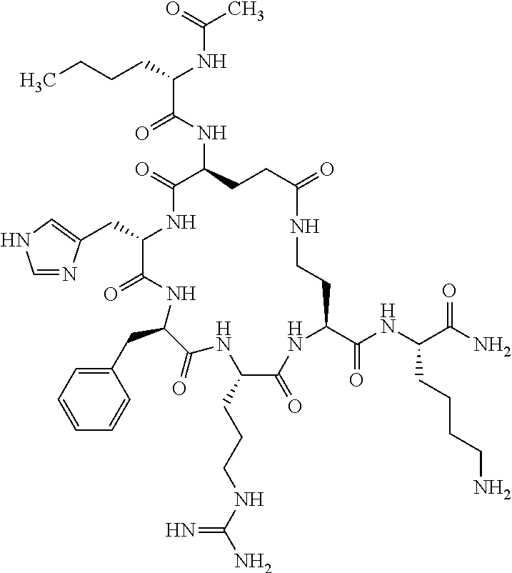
C(C1C(=O)NC(CC2=CC=CC=C2)C(=O)NC(CCCNC(N)=N)C(=O)NC(C(NC(C(N)=O)CCCCN)=O)CCNC(=O)CCC(NC(C(CCCC)NC(C)=O)=O)C(=O)N1)C1=CNC=N1
